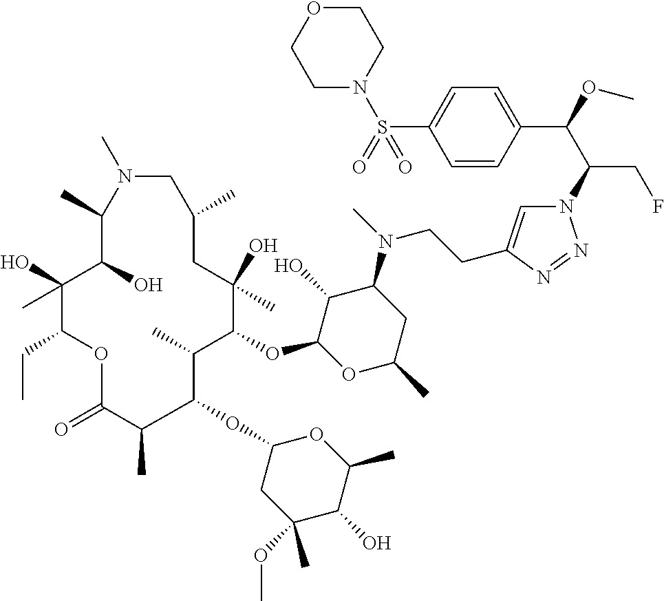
N1=NN(C(C(C2=CC=C(S(=O)(N3CCOCC3)=O)C=C2)OC)CF)C=C1CCN(C1C(O)C(OC2C(C)C(OC3CC(OC)(C)C(O)C(C)O3)C(C)C(=O)OC(CC)C(O)(C)C(O)C(C)N(C)CC(C)CC2(O)C)OC(C)C1)C
